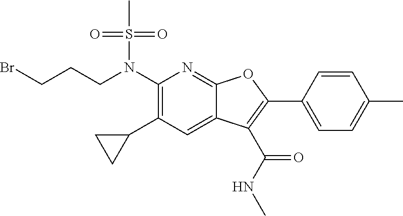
N(C1=C(C2CC2)C=C2C(=N1)OC(C1=CC=C(C)C=C1)=C2C(NC)=O)(S(C)(=O)=O)CCCBr
